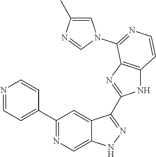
C1(C2=NC=C3C(=C2)C(C2=NC4=C(N2)C=CN=C4N2C=C(C)N=C2)=NN3)=CC=NC=C1
